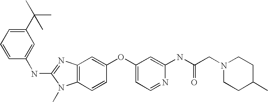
C1(C(C)(C)C)=CC=CC(NC2=NC3=C(N2C)C=CC(OC2=CC=NC(NC(CN4CCC(C)CC4)=O)=C2)=C3)=C1
